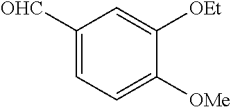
C1([OHC])=CC=C([OMe])C([OEt])=C1
